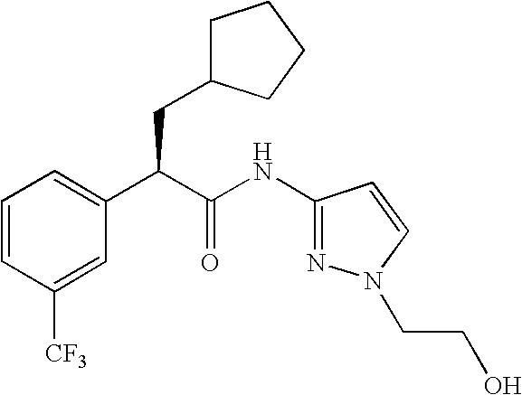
C1=CC([CF3])=CC(C(C(NC2=NN(CCO)C=C2)=O)CC2CCCC2)=C1
